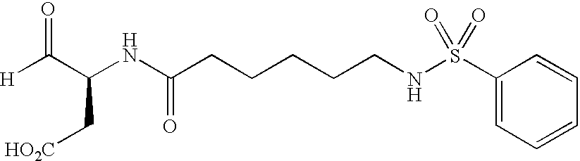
[H]C(C(NC(CCCCCNS(C1=CC=CC=C1)(=O)=O)=O)C[HO2C])=O
